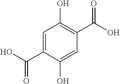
C1=C(C(O)=O)C(O)=CC(C(O)=O)=C1O
